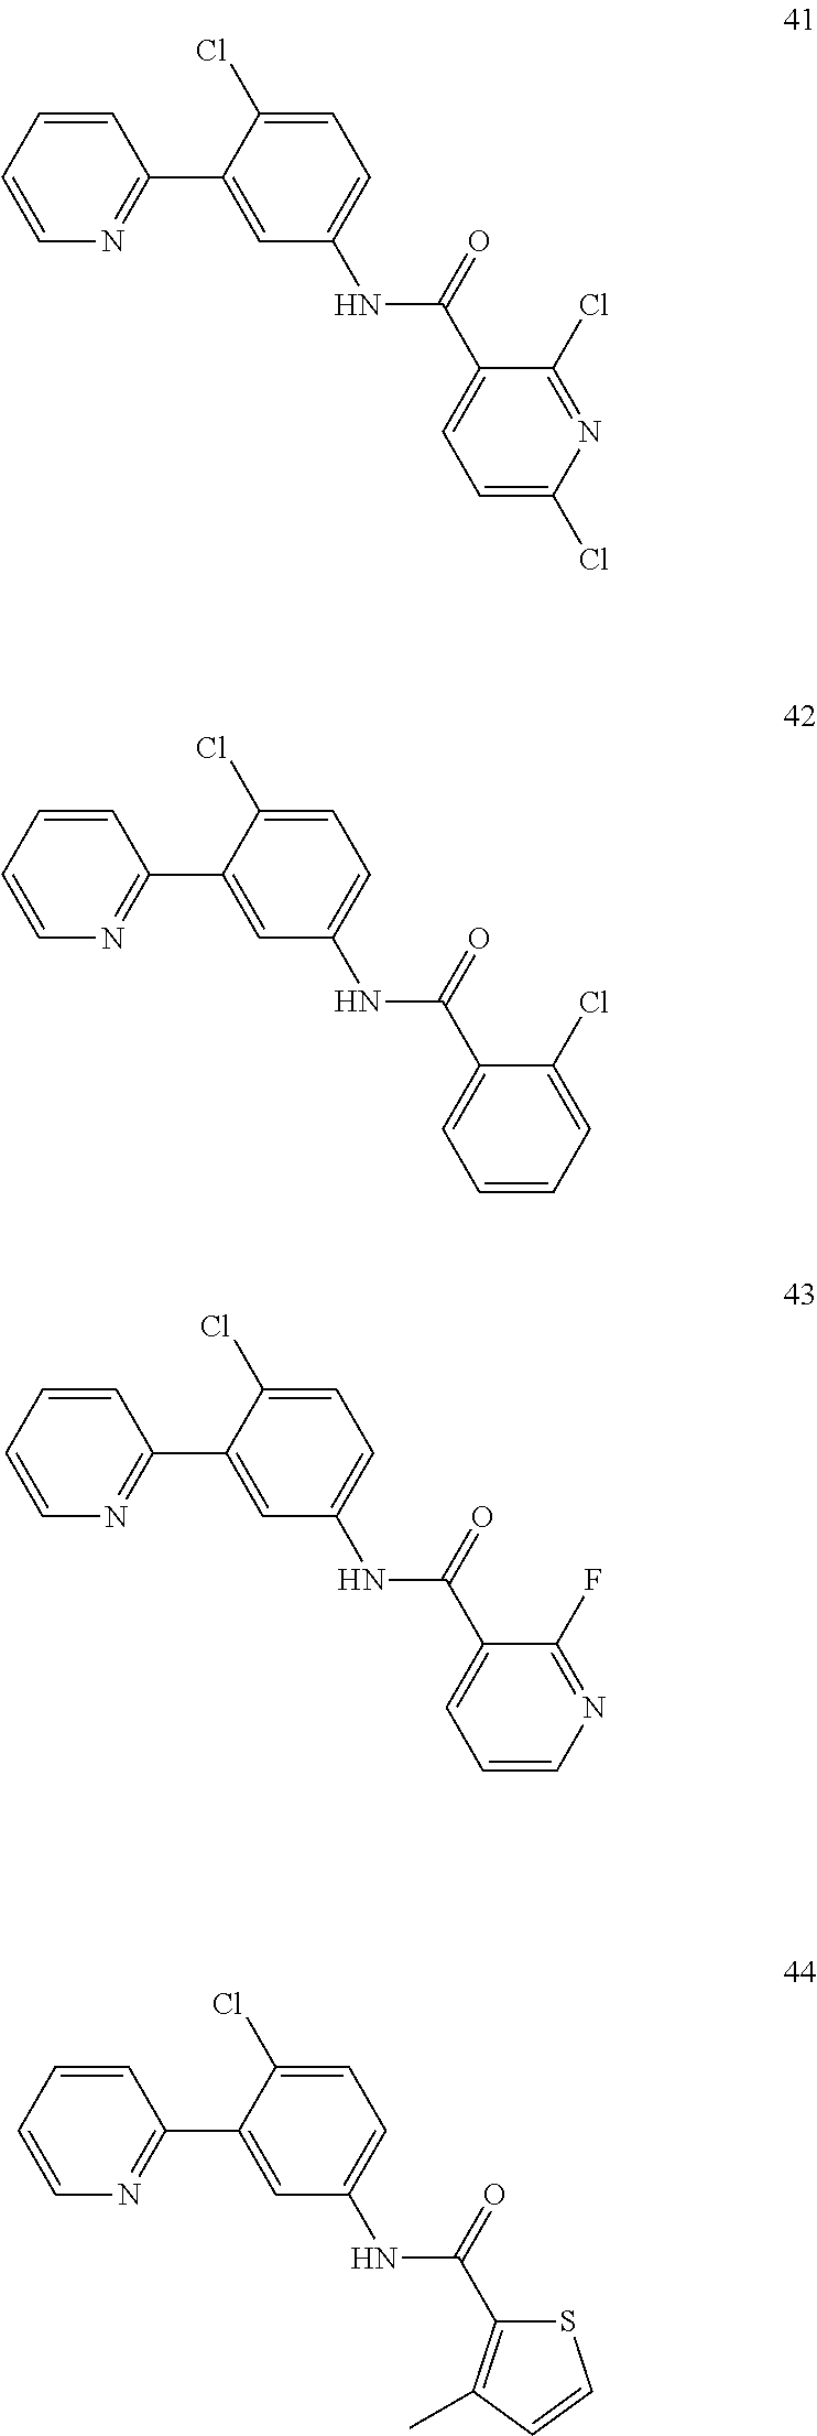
C1=CC=CN=C1C1=CC(NC(C2=CC=C(Cl)N=C2Cl)=O)=CC=C1Cl.C1=CC=CN=C1C1=CC(NC(C2=C(C)C=CS2)=O)=CC=C1Cl.C1=CC=CN=C1C1=CC(NC(C2=CC=CC=C2Cl)=O)=CC=C1Cl.C1=CC=CN=C1C1=CC(NC(C2=CC=CN=C2F)=O)=CC=C1Cl
